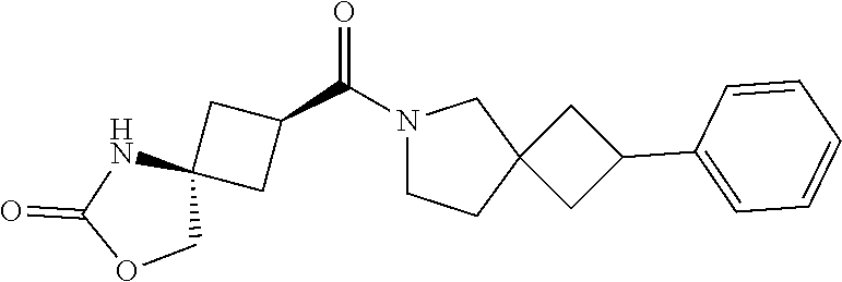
C1=C(C2CC3(CCN(C(C4CC5(C4)NC(=O)OC5)=O)C3)C2)C=CC=C1
